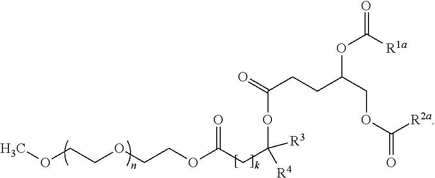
COCCOCCOC(CC(OC(CCC(COC(=O)[R2a])OC([R1a])=O)=O)([R3])[R4])=O
